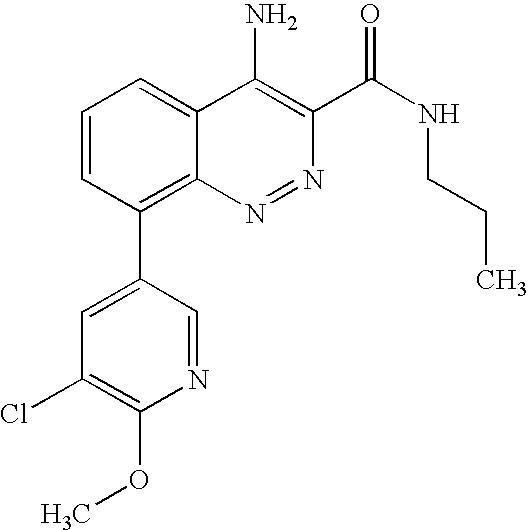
C1=CC(C2=CC(Cl)=C(OC)N=C2)=C2C(=C1)C(N)=C(C(NCCC)=O)N=N2
